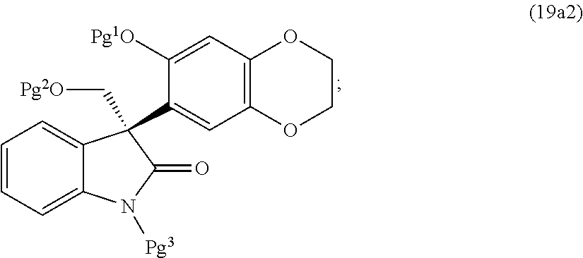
C1=C2C(=CC=C1)C(C[Pg2O])(C1=CC3=C(C=C1[Pg1O])OCCO3)C(=O)N2[Pg3]
